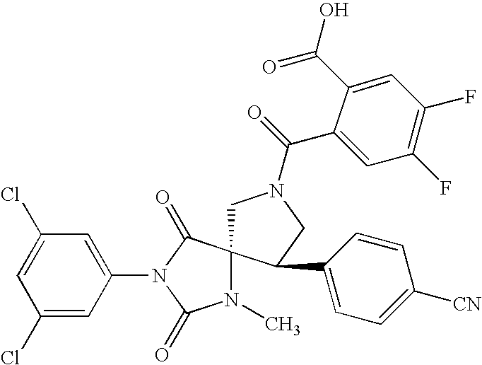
C1N(C(=O)C2=CC(F)=C(F)C=C2C(O)=O)CC(C2=CC=C([CN])C=C2)C12N(C)C(=O)N(C1=CC(Cl)=CC(Cl)=C1)C2=O
